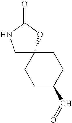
C1(C=O)CCC2(CC1)CNC(=O)O2
